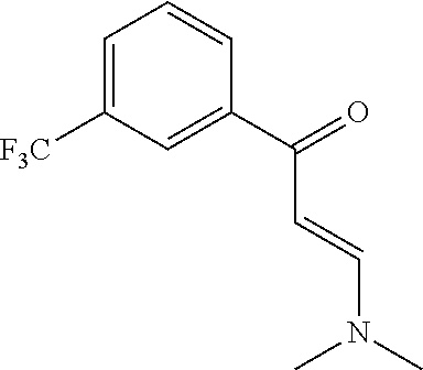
C1=C([F3C])C=C(C(=O)C=CN(C)C)C=C1
